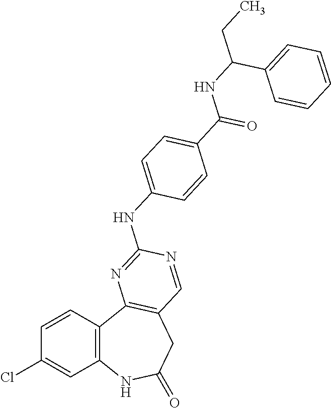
C1=CC2=C(C=C1Cl)NC(=O)CC1=C2N=C(NC2=CC=C(C(NC(CC)C3=CC=CC=C3)=O)C=C2)N=C1
